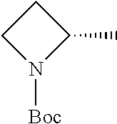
C1CN([Boc])C1C
